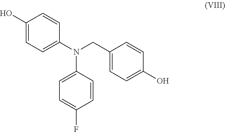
C1(N(CC2=CC=C(O)C=C2)C2=CC=C(F)C=C2)=CC=C(O)C=C1
